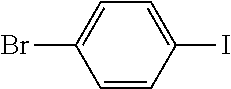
C1=CC(I)=CC=C1Br
